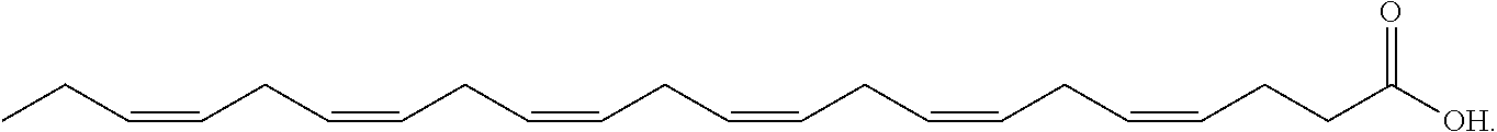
CCC=CCC=CCC=CCC=CCC=CCC=CCCC([OH])=O
